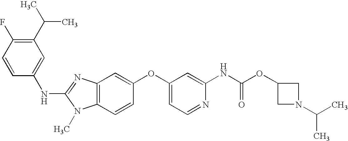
C1(C(C)C)=C(F)C=CC(NC2=NC3=C(N2C)C=CC(OC2=CC=NC(NC(OC4CN(C(C)C)C4)=O)=C2)=C3)=C1
